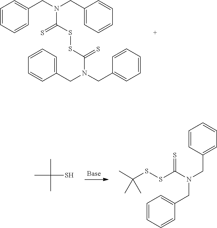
S(SC(=S)N(CC1=CC=CC=C1)CC1=CC=CC=C1)C(N(CC1=CC=CC=C1)CC1=CC=CC=C1)=S.CC(C)(S)C.C1(CN(CC2=CC=CC=C2)C(=S)SSC(C)(C)C)=CC=CC=C1
